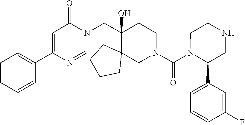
C1(C2=CC(=O)N(CC3(O)C4(CN(C(N5C(C6=CC=CC(F)=C6)CNCC5)=O)CC3)CCCC4)C=N2)=CC=CC=C1
